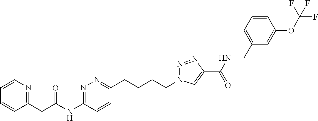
C1=CN=C(CC(NC2=NN=C(CCCCN3N=NC(C(NCC4=CC=CC(OC(F)(F)F)=C4)=O)=C3)C=C2)=O)C=C1
